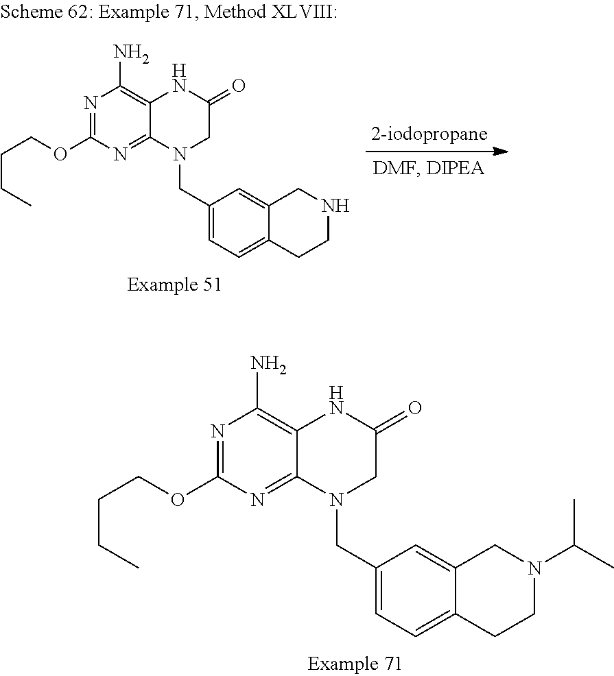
N1=C(OCCCC)N=C2C(=C1N)NC(=O)CN2CC1=CC=C2C(=C1)CN(C(C)C)CC2.N1=C(OCCCC)N=C2C(=C1N)NC(=O)CN2CC1=CC=C2C(=C1)CNCC2
